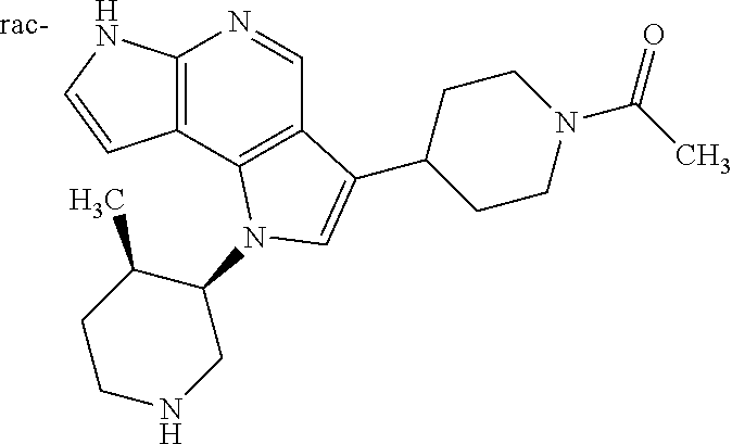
C12=C(NC=C1)N=CC1=C2N(C2C(C)CCNC2)C=C1C1CCN(C(C)=O)CC1
